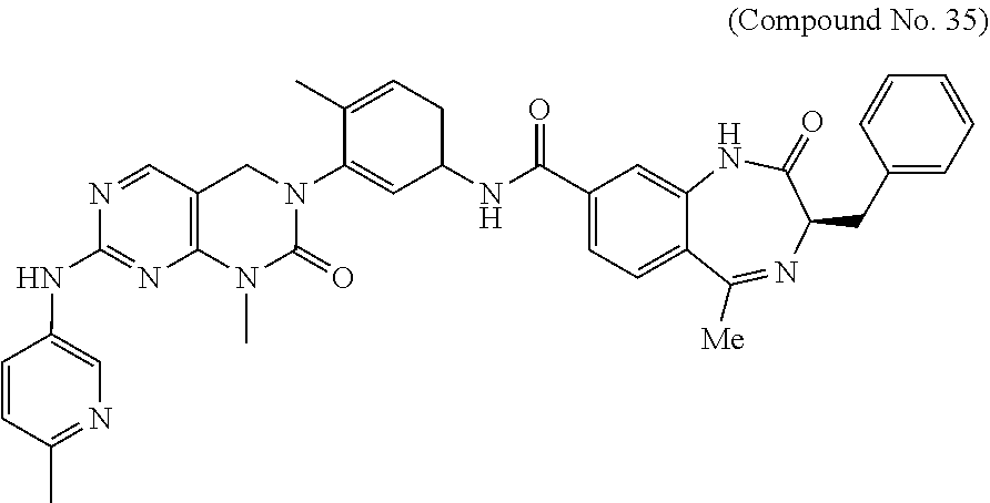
C1(NC(=O)C2=CC=C3C([Me])=NC(CC4=CC=CC=C4)C(=O)NC3=C2)CC=C(C)C(N2CC3=C(N(C)C2=O)N=C(NC2=CN=C(C)C=C2)N=C3)=C1
